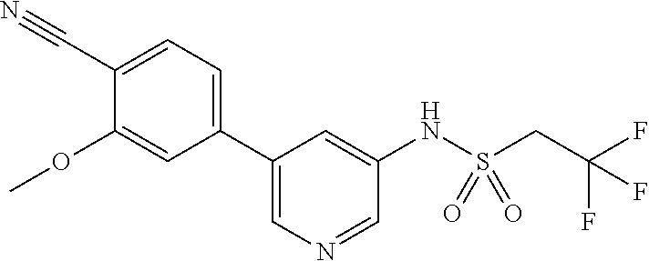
C1(OC)=CC(C2=CN=CC(NS(CC(F)(F)F)(=O)=O)=C2)=CC=C1C#N
